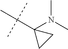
C1(N(C)C)(C(C)(C)C)CC1
